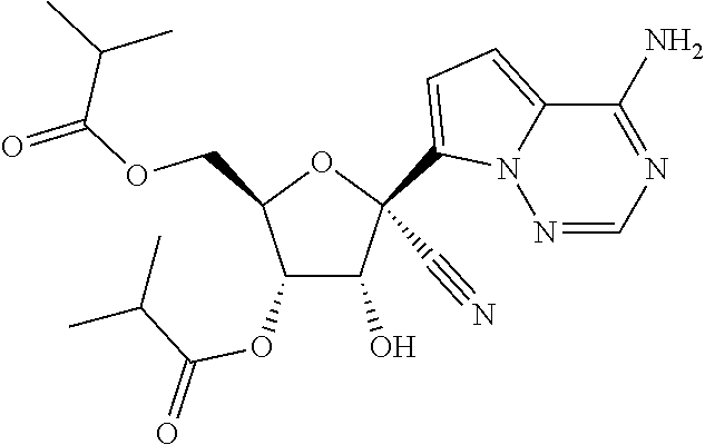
O(CC1C(OC(C(C)C)=O)C(O)C(C#N)(C2=CC=C3N2N=CN=C3N)O1)C(=O)C(C)C
